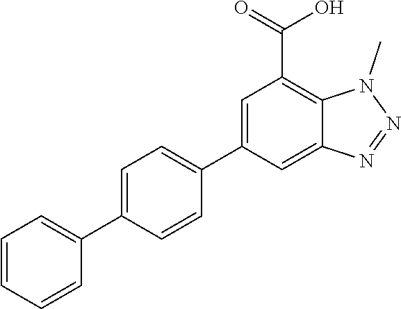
C1=CC=CC(C2=CC=C(C3=CC(C(=O)O)=C4C(=C3)N=NN4C)C=C2)=C1
